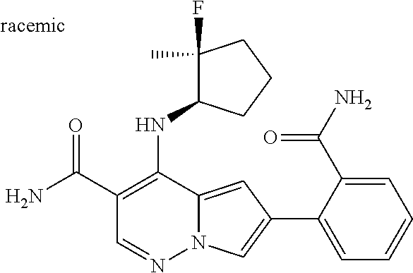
O=C(C1=C(NC2C(F)(C)CCC2)C2=CC(C3=CC=CC=C3C(N)=O)=CN2N=C1)N
